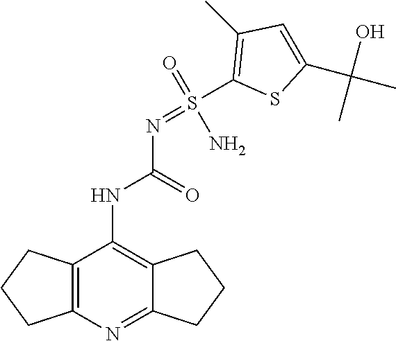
NS(=NC(=O)NC1=C2CCCC2=NC2=C1CCC2)(C1=C(C)C=C(C(C)(O)C)S1)=O
